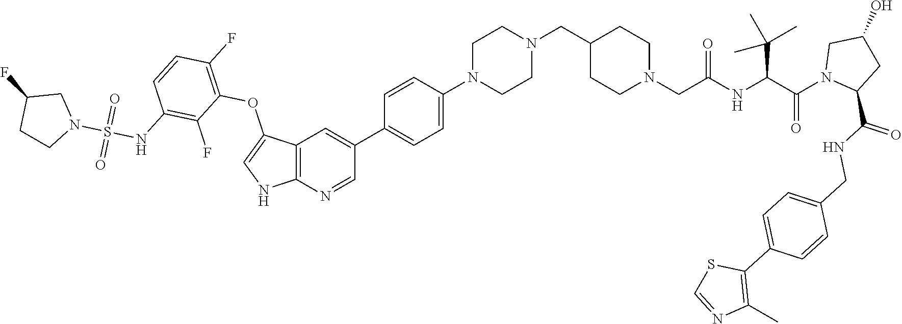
C12=C(N=CC(C3=CC=C(N4CCN(CC5CCN(CC(NC(C(N6C(C(NCC7=CC=C(C8=C(C)N=CS8)C=C7)=O)CC(O)C6)=O)C(C)(C)C)=O)CC5)CC4)C=C3)=C1)NC=C2OC1=C(F)C=CC(NS(N2CC(F)CC2)(=O)=O)=C1F
